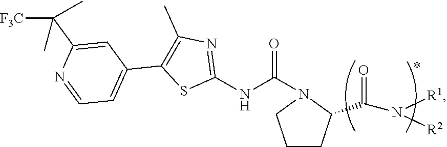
C1(NC(=O)N2C(C(N([R1])[R2])=O)CCC2)=NC(C)=C(C2=CC=NC(C([F3C])(C)C)=C2)S1
